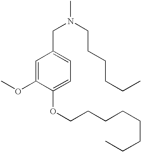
N(CC1=CC=C(OCCCCCCCC)C(OC)=C1)(C)CCCCCC
